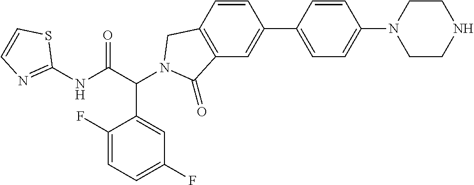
C1(NC(C(C2=CC(F)=CC=C2F)N2CC3=C(C=C(C4=CC=C(N5CCNCC5)C=C4)C=C3)C2=O)=O)=NC=CS1
